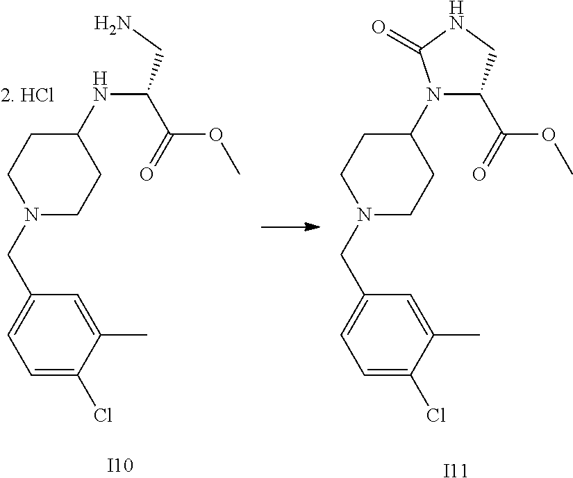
N1(CC2=CC=C(Cl)C(C)=C2)CCC(NC(CN)C(OC)=O)CC1.N1(CC2=CC=C(Cl)C(C)=C2)CCC(N2C(C(OC)=O)CNC2=O)CC1.[I10].[I11]
